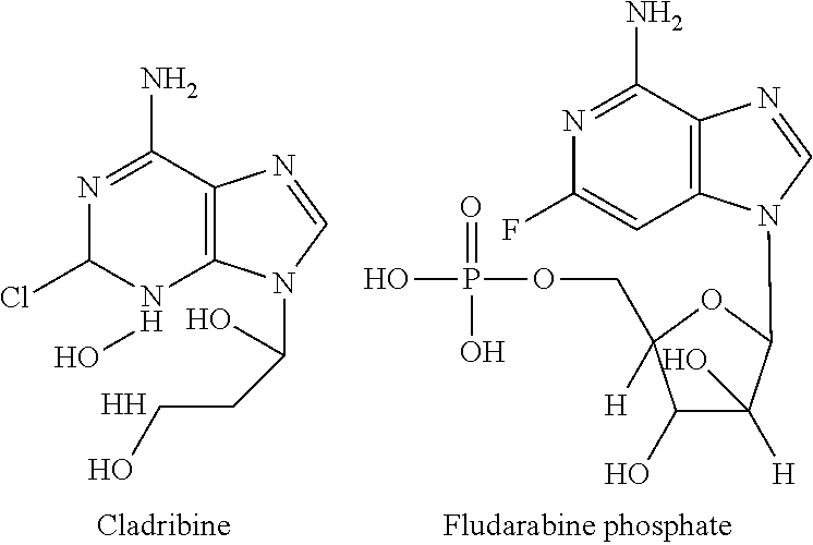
C12=C(C(N)=NC(Cl)N1O)N=CN2C(CCO)O.[H].C12=C(C(N)=NC(F)=C1)N=CN2C1C([H])(O)C(O)C(COP(O)(=O)O)([H])O1
